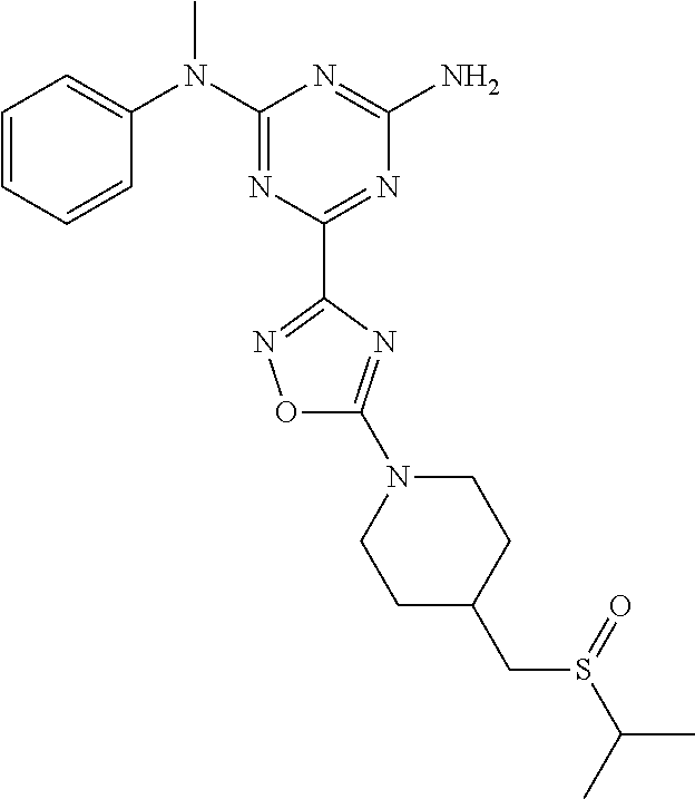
C1=CC=CC(N(C2=NC(C3=NOC(N4CCC(CS(=O)C(C)C)CC4)=N3)=NC(N)=N2)C)=C1
